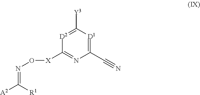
[D2]1=C([Y3])[D1]=C(C#N)N=C1[X]ON=C([A2])[R1]
